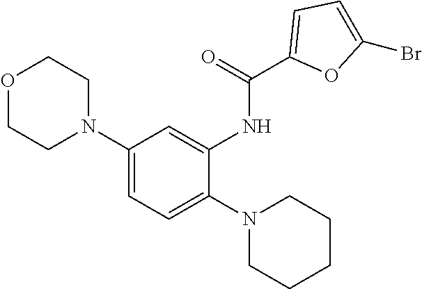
C1=C(N2CCOCC2)C=C(NC(C2=CC=C(Br)O2)=O)C(N2CCCCC2)=C1
